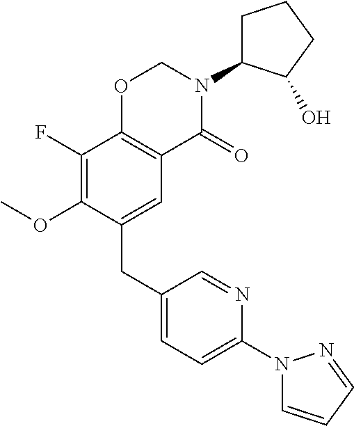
C1(CC2=CC3=C(C(F)=C2OC)OCN(C2CCCC2O)C3=O)=CC=C(N2C=CC=N2)N=C1
